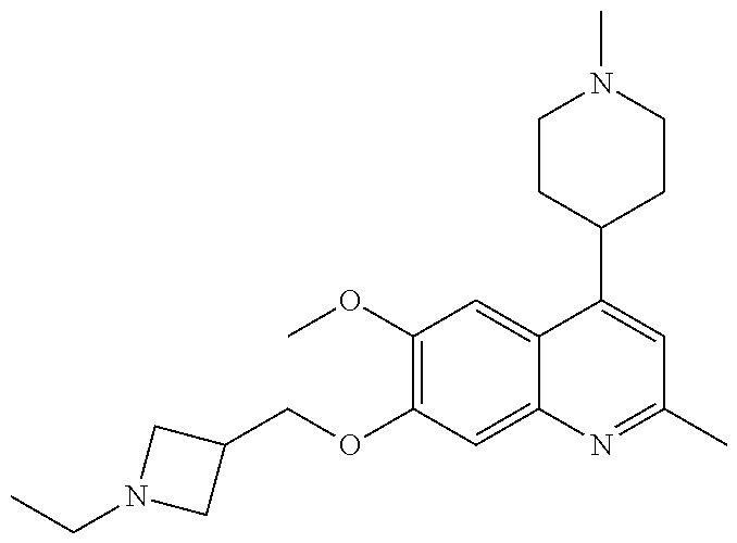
CCN1CC(COC2=C(OC)C=C3C(=C2)N=C(C)C=C3C2CCN(C)CC2)C1
